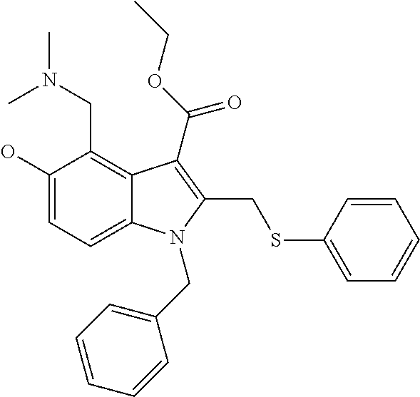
C1(O)=CC=C2C(=C1CN(C)C)C(C(OCC)=O)=C(CSC1=CC=CC=C1)N2CC1=CC=CC=C1
